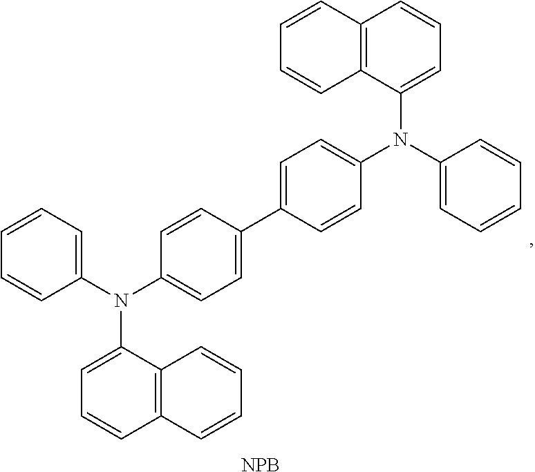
C1(N(C2=CC=C(C3=CC=C(N(C4=CC=CC=C4)C4=CC=CC5=C4C=CC=C5)C=C3)C=C2)C2=CC=CC3=C2C=CC=C3)=CC=CC=C1.[NPB]
